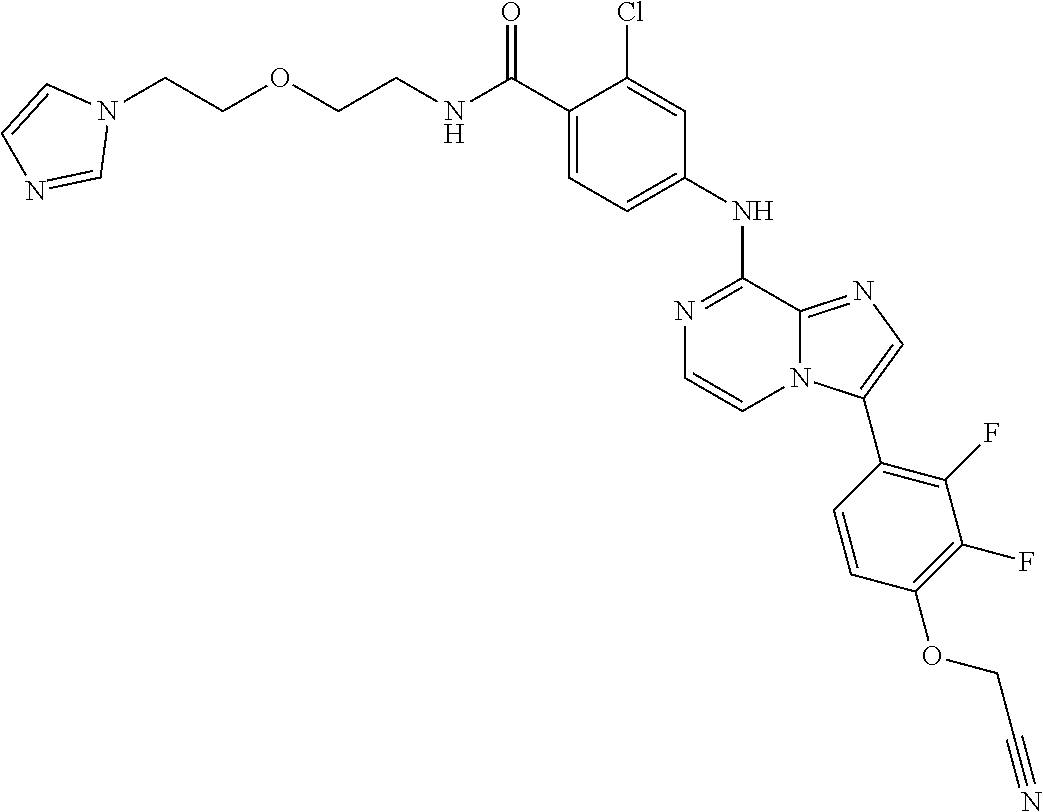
N1=C(NC2=CC=C(C(NCCOCCN3C=CN=C3)=O)C(Cl)=C2)C2=NC=C(C3=C(F)C(F)=C(OCC#N)C=C3)N2C=C1
